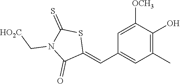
C1(C)=C(O)C([OCH3])=CC(C=C2SC(=S)N(C[HO2C])C2=O)=C1
